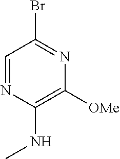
C1=NC(NC)=C([OMe])N=C1Br
